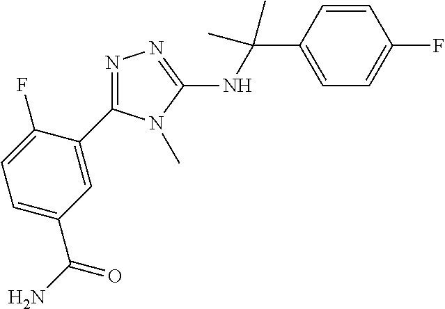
C1(C(NC2=NN=C(C3=CC(C(N)=O)=CC=C3F)N2C)(C)C)=CC=C(F)C=C1
